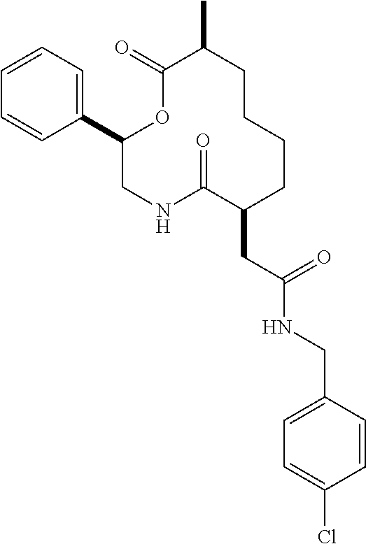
C1(C2=CC=CC=C2)CNC(=O)C(CC(NCC2=CC=C(Cl)C=C2)=O)CCCCC(C)C(=O)O1
